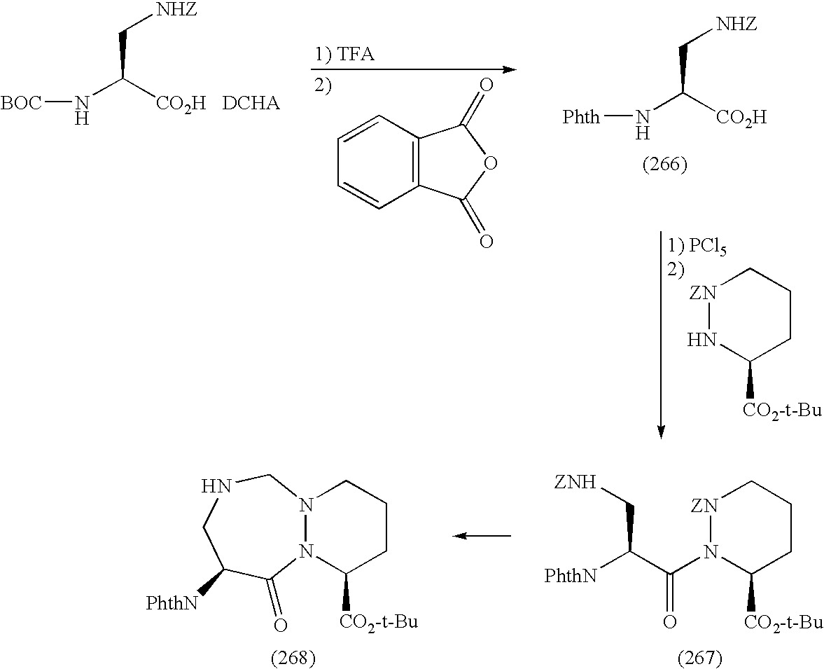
C1=CC=CC2=C1C(=O)OC2=O.[Phth]NC([CO2H])C[NHZ].[ZN]1NC([CO2-t-Bu])CCC1.[BOC]NC([CO2H])C[NHZ].[ZN]1N(C(C([PhthN])C[ZNH])=O)C([CO2-t-Bu])CCC1.N12N(C([CO2-t-Bu])CCC1)C(=O)C([PhthN])CNC2
